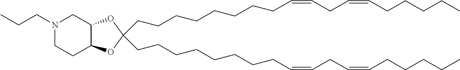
C12C(OC(CCCCCCCCC=CCC=CCCCCC)(CCCCCCCCC=CCC=CCCCCC)O1)CN(CCC)CC2
